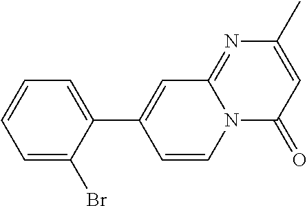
C1=CN2C(=NC(C)=CC2=O)C=C1C1=CC=CC=C1Br
